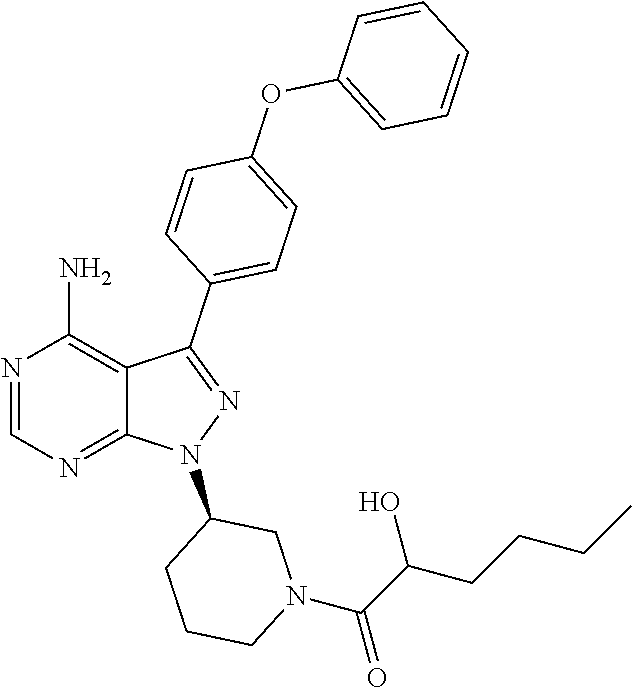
N1=CN=C2C(=C1N)C(C1=CC=C(OC3=CC=CC=C3)C=C1)=NN2C1CCCN(C(C(CCCC)O)=O)C1
